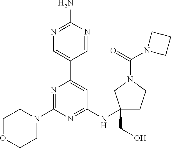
N1=C(N)N=CC(C2=CC(NC3(CO)CCN(C(=O)N4CCC4)C3)=NC(N3CCOCC3)=N2)=C1
